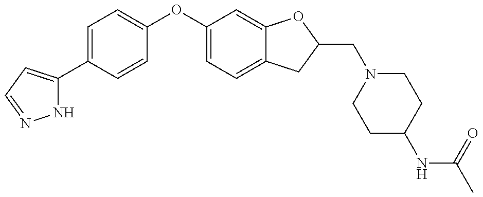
N1C(C2=CC=C(OC3=CC=C4C(=C3)OC(CN3CCC(NC(C)=O)CC3)C4)C=C2)=CC=N1
